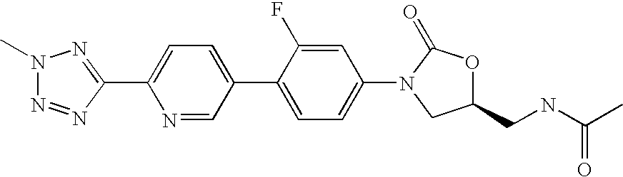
CN1N=NC(C2=CC=C(C3=CC=C(N4CC(CNC(C)=O)OC4=O)C=C3F)C=N2)=N1
